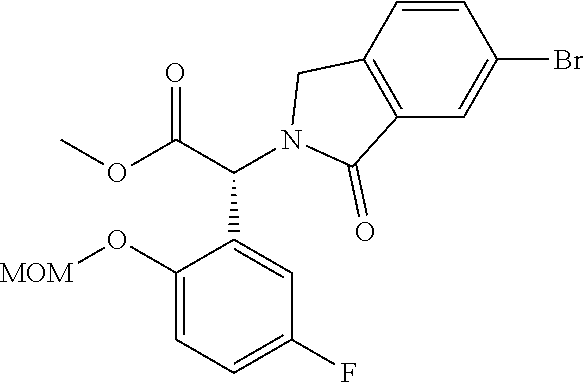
C1(O[MOM])=CC=C(F)C=C1C(C(OC)=O)N1C(=O)C2=C(C1)C=CC(Br)=C2
